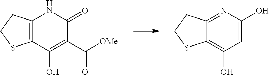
C12=C(C(O)=C(C(=O)[OMe])C(=O)N1)SCC2.C12=NC(O)=CC(O)=C1SCC2
